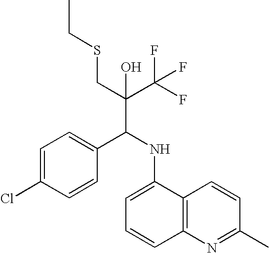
C1=C(Cl)C=CC(C(NC2=CC=CC3=C2C=CC(C)=N3)C(C(F)(F)F)(CSCC)O)=C1
